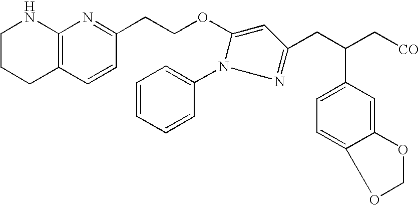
C1CCC2=C(N1)N=C(CCOC1=CC(CC(C3=CC=C4C(=C3)OCO4)C[CO])=NN1C1=CC=CC=C1)C=C2
